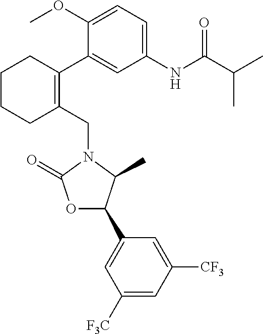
C1(CN2C(=O)OC(C3=CC([F3C])=CC([CF3])=C3)C2C)=C(C2=CC(NC(C(C)C)=O)=CC=C2OC)CCCC1
